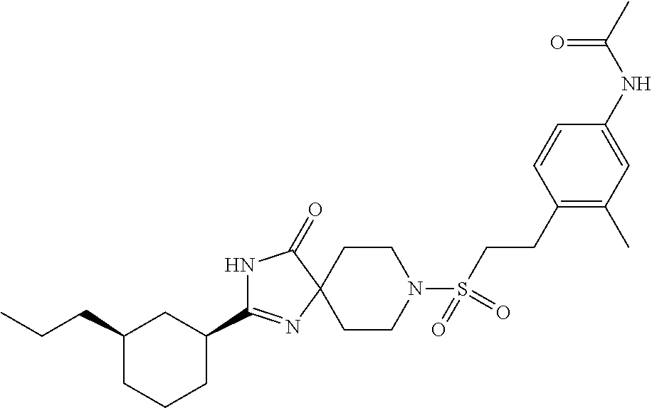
N1C(C2CC(CCC)CCC2)=NC2(C1=O)CCN(S(CCC1=C(C)C=C(NC(C)=O)C=C1)(=O)=O)CC2
